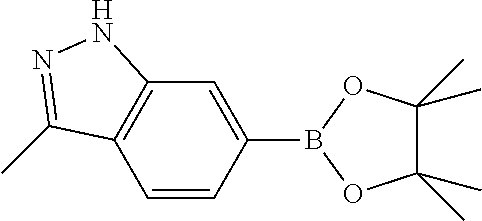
C1=CC(B2OC(C)(C)C(C)(C)O2)=CC2=C1C(C)=NN2
